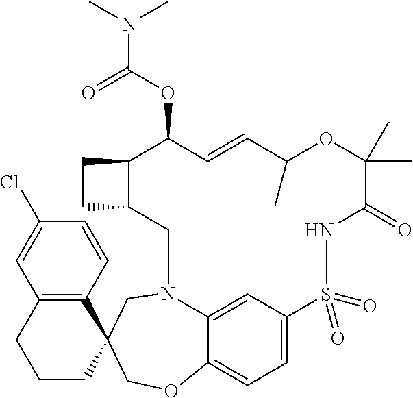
C12C(CN3C4=CC(=CC=C4OCC4(C3)C3=C(CCC4)C=C(Cl)C=C3)S(=O)(=O)NC(=O)C(C)(C)OC(C)C=CC1OC(=O)N(C)C)CC2
